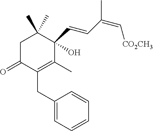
C1C(=O)C(CC2=CC=CC=C2)=C(C)C(C=CC(=C[CO2CH3])C)(O)C1(C)C
